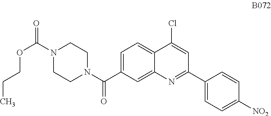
C1=C(C(N2CCN(C(=O)OCCC)CC2)=O)C=C2C(=C1)C(Cl)=CC(C1=CC=C([NO2])C=C1)=N2
